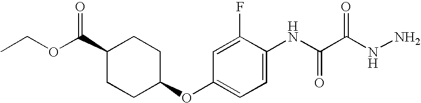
CCOC(C1CCC(OC2=CC=C(NC(C(NN)=O)=O)C(F)=C2)CC1)=O
